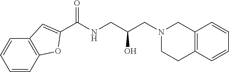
C1(C(NCC(CN2CCC3=C(C2)C=CC=C3)O)=O)=CC2=C(O1)C=CC=C2
